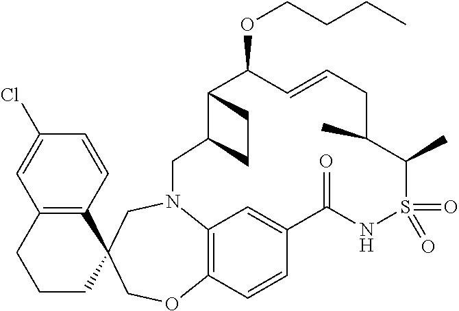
C12=C(C=CC(Cl)=C1)C1(CCC2)COC2=C3N(C1)CC1C(C(OCCCC)C=CCC(C)C(C)S(=O)(=O)NC(=O)C(=C3)C=C2)CC1
